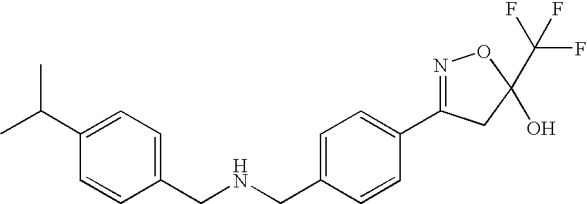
C1(CNCC2=CC=C(C(C)C)C=C2)=CC=C(C2=NOC(C(F)(F)F)(O)C2)C=C1
